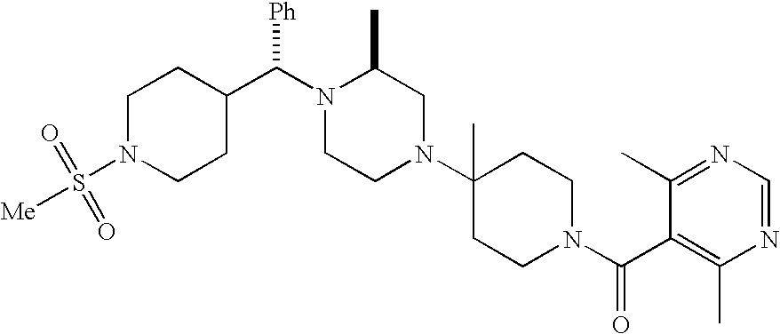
C1N(S([Me])(=O)=O)CCC(C(N2CCN(C3(C)CCN(C(C4=C(C)N=CN=C4C)=O)CC3)CC2C)[Ph])C1
